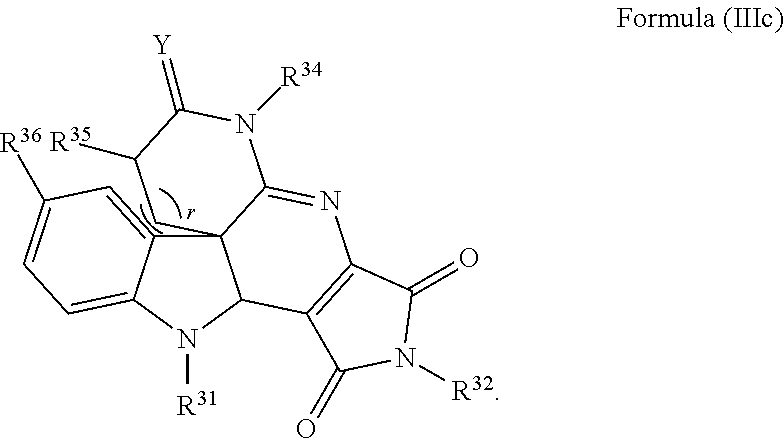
C123C4=CC([R36])=CC=C4N([R31])C1C1=C(N=C2N([R34])C(=[Y])C([R35])C3)C(=O)N([R32])C1=O
